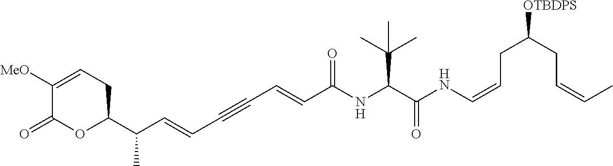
C1([MeO])=CCC(C(C=CC#CC=CC(=O)NC(C(C)(C)C)C(NC=CCC(CC=CC)[OTBDPS])=O)C)OC1=O
